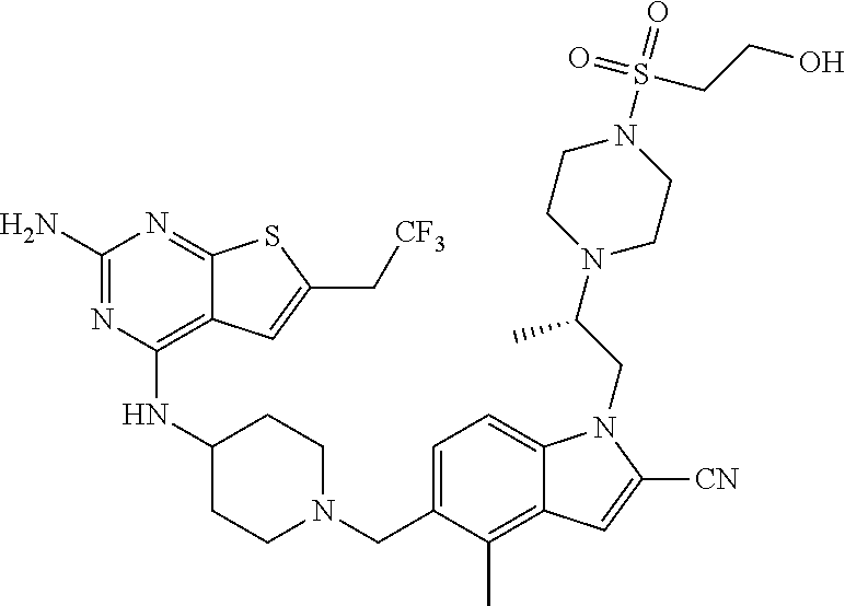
C1=C(CN2CCC(NC3=C4C(=NC(N)=N3)SC(C[CF3])=C4)CC2)C(C)=C2C(=C1)N(CC(N1CCN(S(CCO)(=O)=O)CC1)C)C([CN])=C2
